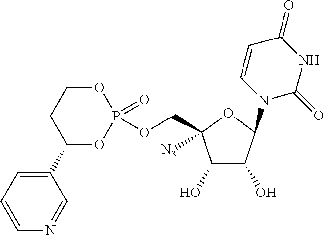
C1(O)C(O)C(N2C=CC(=O)NC2=O)OC1(COP1(=O)OCCC(C2=CC=CN=C2)O1)[N3]
